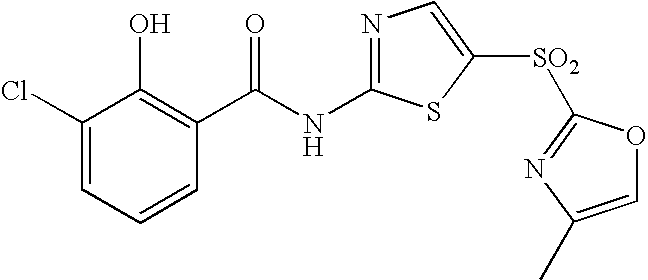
C1(Cl)=CC=CC(C(NC2=NC=C([SO2]C3=NC(C)=CO3)S2)=O)=C1O
